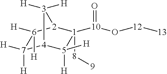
[1]1([10](O[12][13])=O)([8][9])[2]2[6]([H])([H])[7]([H])([H])[4]([5]1([H])[H])[3]2([H])[H]
